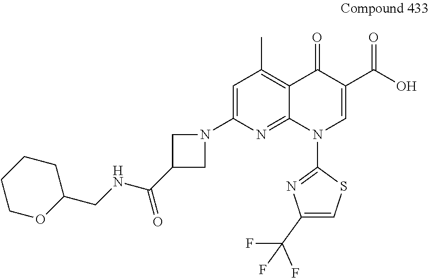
C1=C(N2CC(C(NCC3CCCCO3)=O)C2)N=C2C(=C1C)C(=O)C(C(O)=O)=CN2C1=NC(C(F)(F)F)=CS1
